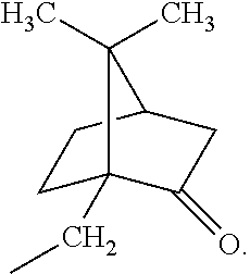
C1C2(CC)C(=O)CC(C1)C2(C)C
